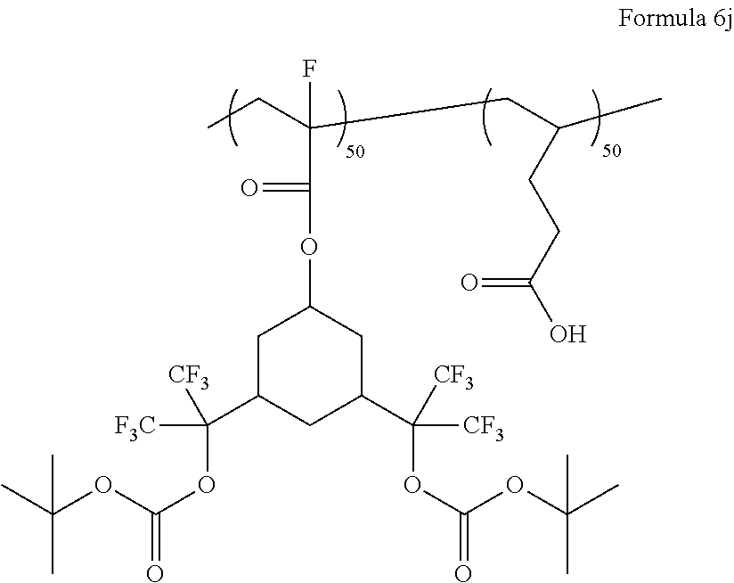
CCC(CC(C)CCC(O)=O)(C(=O)OC1CC(C(OC(OC(C)(C)C)=O)([F3C])[CF3])CC(C(OC(OC(C)(C)C)=O)([CF3])[CF3])C1)F
